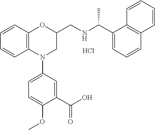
C1=CC2=C(C=C1)N(C1=CC=C(OC)C(C(O)=O)=C1)CC(CNC(C1=CC=CC3=C1C=CC=C3)C)O2.Cl
